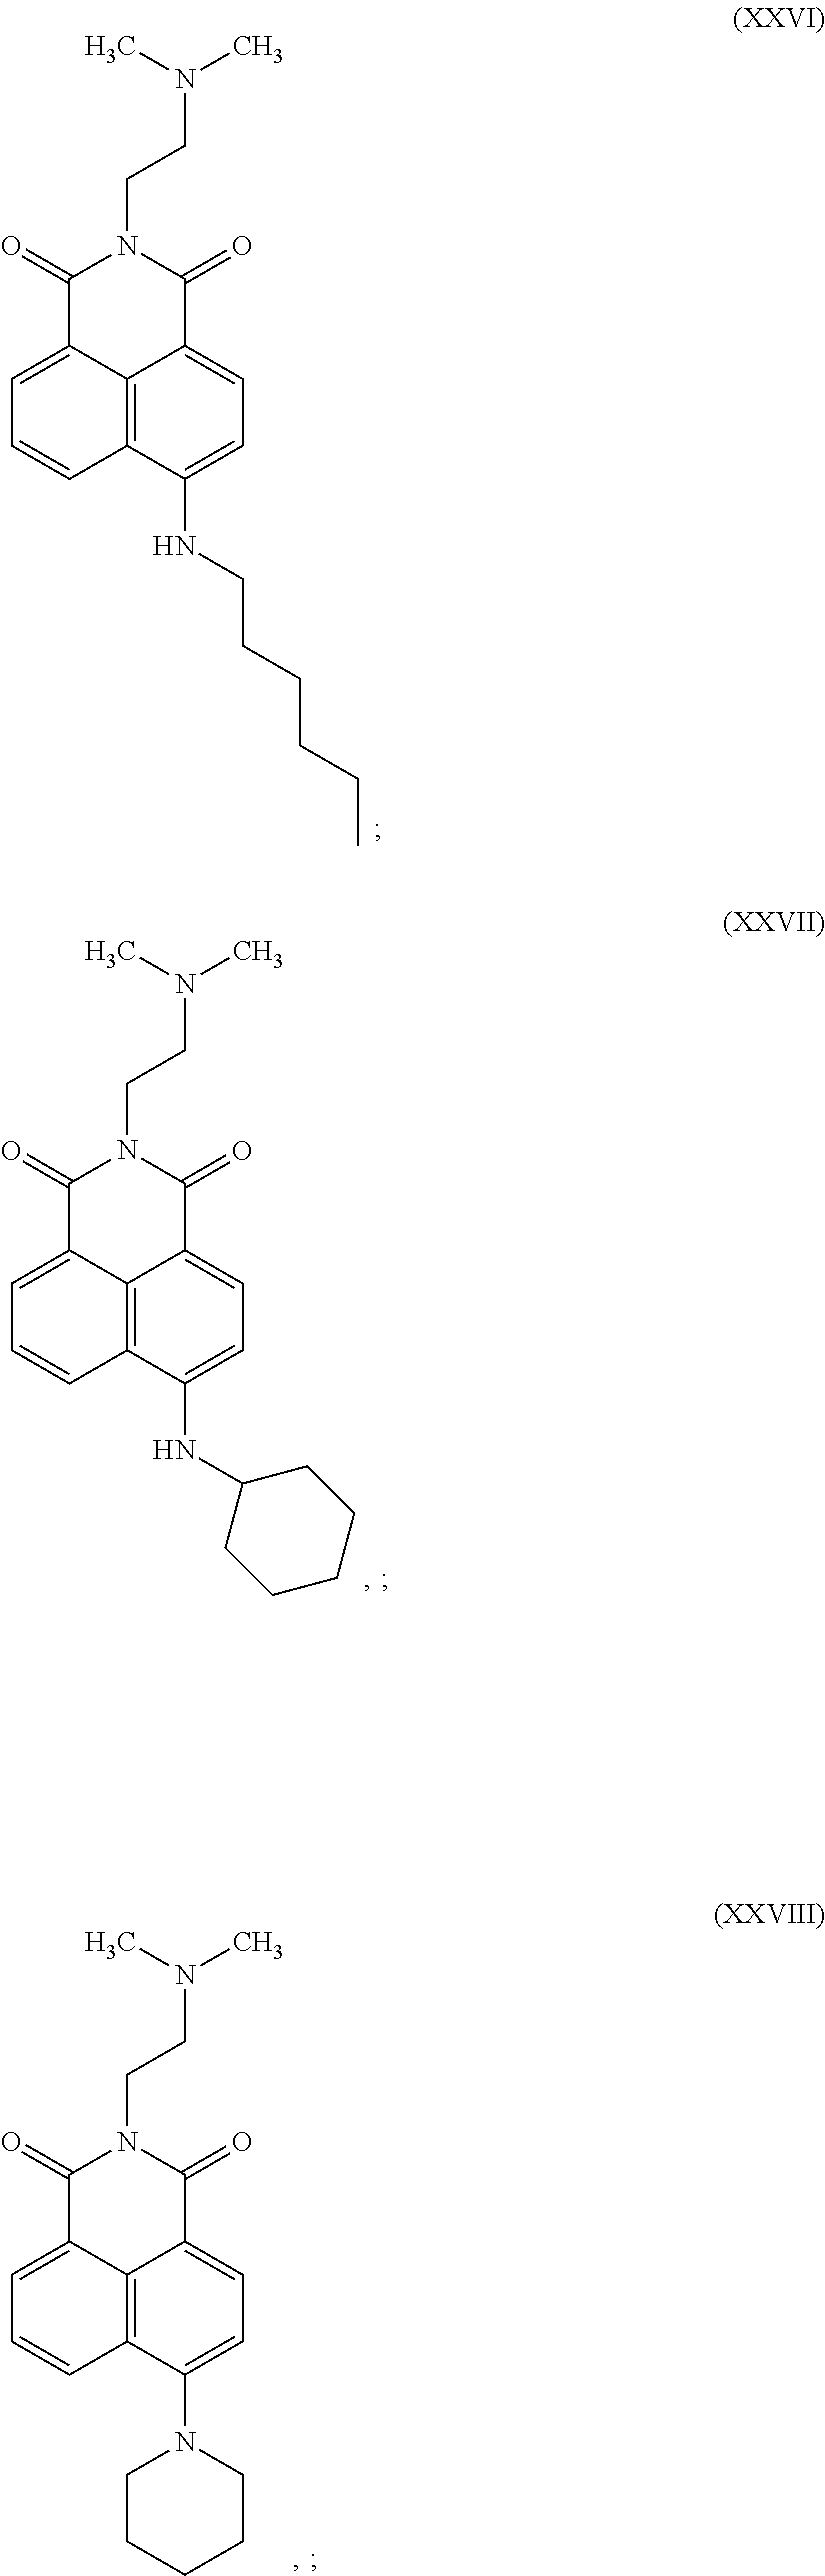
C1=C2C3=C(C=C1)C(NCCCCCC)=CC=C3C(=O)N(CCN(C)C)C2=O.C1=C2C3=C(C=C1)C(NC1CCCCC1)=CC=C3C(=O)N(CCN(C)C)C2=O.C1=C2C3=C(C=C1)C(N1CCCCC1)=CC=C3C(=O)N(CCN(C)C)C2=O
